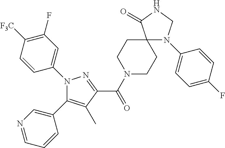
N1(C(C2=NN(C3=CC(F)=C([F3C])C=C3)C(C3=CN=CC=C3)=C2C)=O)CCC2(CC1)N(C1=CC=C(F)C=C1)CNC2=O
